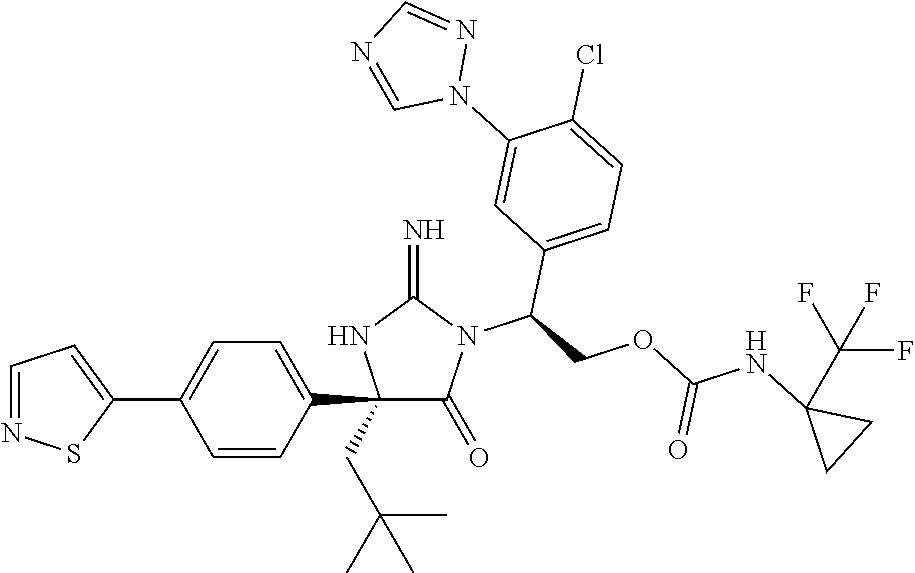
C1(C2=CC=C(C3=CC=NS3)C=C2)(CC(C)(C)C)C(=O)N(C(COC(NC2(C(F)(F)F)CC2)=O)C2=CC=C(Cl)C(N3N=CN=C3)=C2)C(=N)N1
